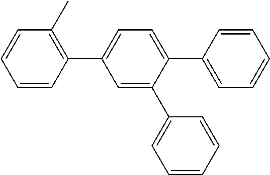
C1=CC(C2=CC=C(C3=CC=CC=C3)C(C3=CC=CC=C3)=C2)=C(C)C=C1
